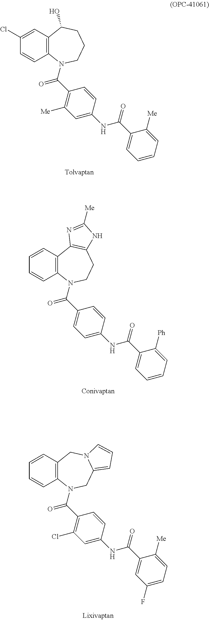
C12=C(N(C(C3=C([Me])C=C(NC(C4=CC=CC=C4[Me])=O)C=C3)=O)CCCC1O)C=CC(Cl)=C2.C12=C(N(C(C3=CC=C(NC(C4=CC=CC=C4[Ph])=O)C=C3)=O)CCC3=C1N=C([Me])N3)C=CC=C2.C12=C(N(C(C3=C(Cl)C=C(NC(=O)C4=CC(F)=CC=C4[Me])C=C3)=O)CC3=CC=CN3C1)C=CC=C2
